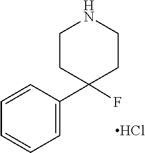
C1=CC=CC=C1C1(F)CCNCC1.Cl
